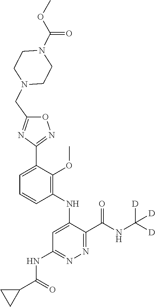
C1=C(C2=NOC(CN3CCN(C(OC)=O)CC3)=N2)C(OC)=C(NC2=CC(NC(C3CC3)=O)=NN=C2C(NC([D])([D])[D])=O)C=C1
